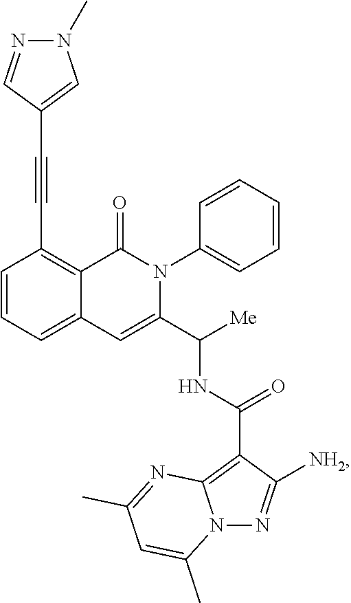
C1=CC=C2C(=C1C#CC1=CN(C)N=C1)C(=O)N(C1=CC=CC=C1)C(C([Me])NC(C1=C3N(N=C1[NH2])C(C)=CC(C)=N3)=O)=C2
